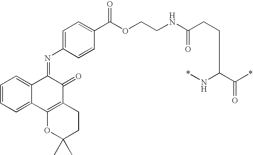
C1=CC=C2C(=C1)C(=NC1=CC=C(C(OCCNC(CCC(N*)C(*)=O)=O)=O)C=C1)C(=O)C1=C2OC(C)(C)CC1
